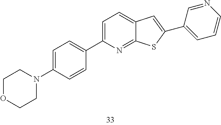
C1=C(N2CCOCC2)C=CC(C2=CC=C3C(=N2)SC(C2=CC=CN=C2)=C3)=C1
